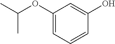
C1(OC(C)C)=CC=CC(O)=C1
